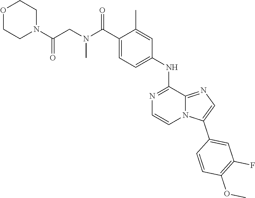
C1(C(N(C)CC(N2CCOCC2)=O)=O)=CC=C(NC2=NC=CN3C2=NC=C3C2=CC(F)=C(OC)C=C2)C=C1C
